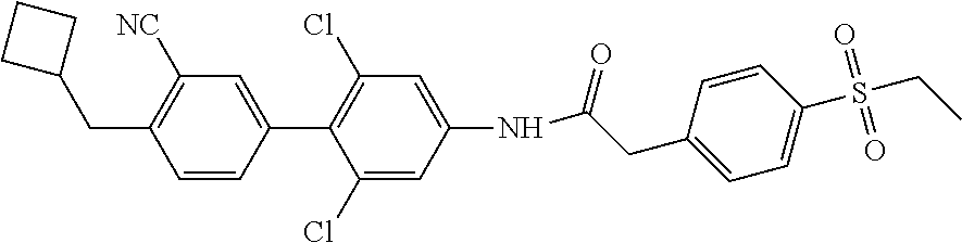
C1=C(NC(CC2=CC=C(S(CC)(=O)=O)C=C2)=O)C=C(Cl)C(C2=CC([NC])=C(CC3CCC3)C=C2)=C1Cl
